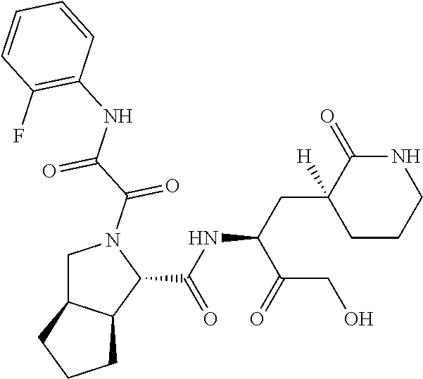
C1C2C(C(C(=O)NC(C(CO)=O)CC3([H])CCCNC3=O)N1C(C(NC1=C(F)C=CC=C1)=O)=O)CCC2
